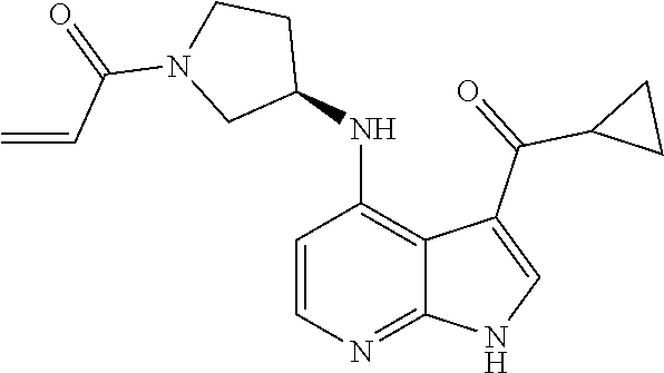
C1(NC2=C3C(=NC=C2)NC=C3C(=O)C2CC2)CCN(C(=O)C=C)C1
